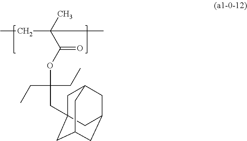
CC(C(OC(CC)(CC)CC12CC3CC(CC(C1)C3)C2)=O)(CC)C
